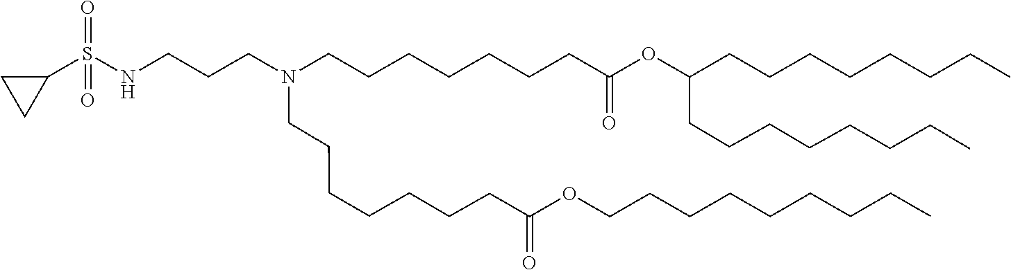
C(CC)CCCCCCOC(CCCCCCCN(CCCNS(=O)(=O)C1CC1)CCCCCCCC(=O)OC(CCCCCCCC)CCCCCCCC)=O
